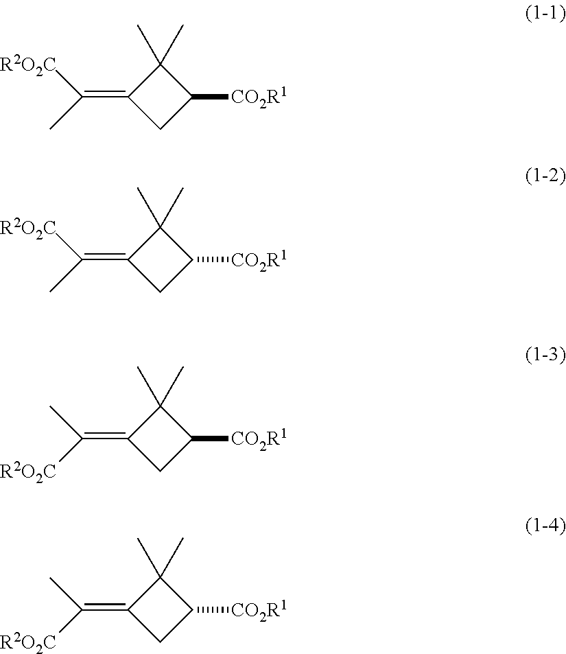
C1(=C(C)[R2O2C])CC([CO2R1])C1(C)C.C1(=C(C)[R2O2C])CC([CO2R1])C1(C)C.C1(=C([R2O2C])C)CC([CO2R1])C1(C)C.C1(=C([R2O2C])C)CC([CO2R1])C1(C)C
